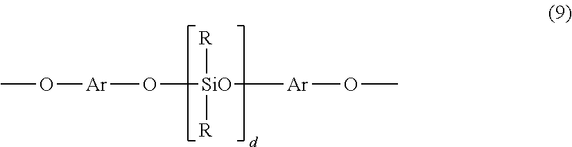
[SiO]([Ar]OC)(O[Ar]OC)([R])[R]
